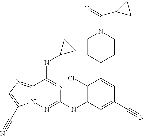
N12C(=NC=C1C#N)C(NC1CC1)=NC(NC1=C(Cl)C(C3CCN(C(=O)C4CC4)CC3)=CC(C#N)=C1)=N2
